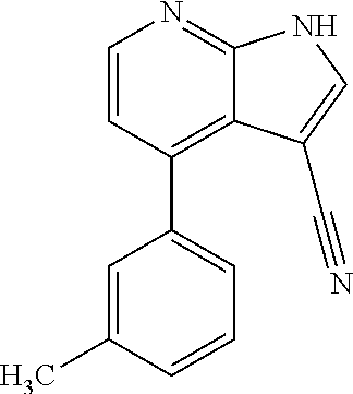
C1=CC(C2=CC=CC(C)=C2)=C2C(=N1)NC=C2C#N
